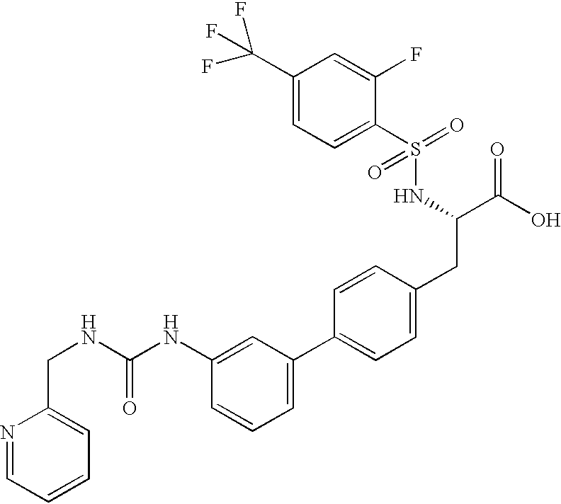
N1=CC=CC=C1CNC(NC1=CC(C2=CC=C(CC(C(O)=O)NS(=O)(=O)C3=CC=C(C(F)(F)F)C=C3F)C=C2)=CC=C1)=O
